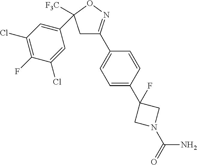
C1(C2([F3C])CC(C3=CC=C(C4(F)CN(C(=O)N)C4)C=C3)=NO2)=CC(Cl)=C(F)C(Cl)=C1
